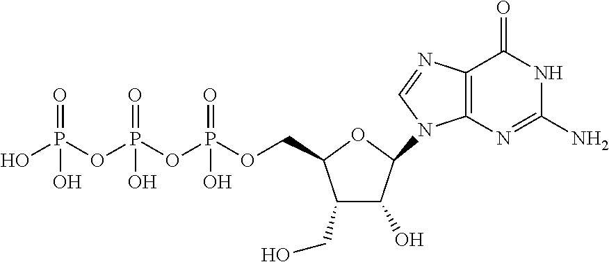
C1(CO)C(O)C(N2C3=C(C(=O)NC(N)=N3)N=C2)OC1COP(OP(OP(O)(=O)O)(=O)O)(=O)O
